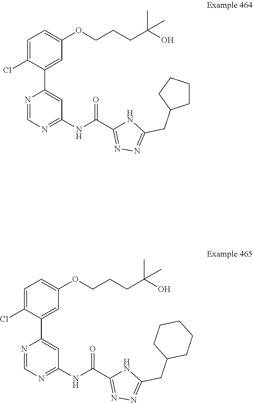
C1(NC(C2=NN=C(CC3CCCC3)N2)=O)=NC=NC(C2=CC(OCCCC(O)(C)C)=CC=C2Cl)=C1.C1(NC(C2=NN=C(CC3CCCCC3)N2)=O)=NC=NC(C2=CC(OCCCC(O)(C)C)=CC=C2Cl)=C1
